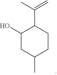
C1(O)CC(C)CCC1C(C)=C
